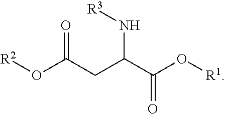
O=C(CC(C(=O)O[R1])N[R3])O[R2]
